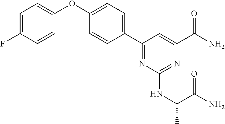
C1=C(F)C=CC(OC2=CC=C(C3=NC(NC(C(=O)N)C)=NC(C(N)=O)=C3)C=C2)=C1
